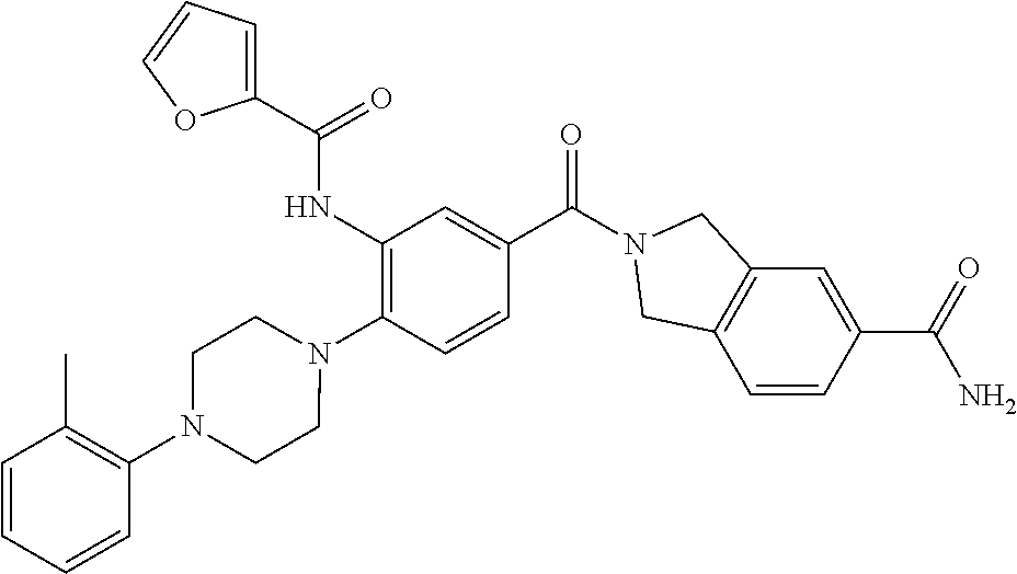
C1(NC(=O)C2=CC=CO2)=C(N2CCN(C3=C(C)C=CC=C3)CC2)C=CC(C(=O)N2CC3=C(C=CC(C(N)=O)=C3)C2)=C1
